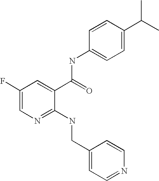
C1(NCC2=CC=NC=C2)=NC=C(F)C=C1C(=O)NC1=CC=C(C(C)C)C=C1
